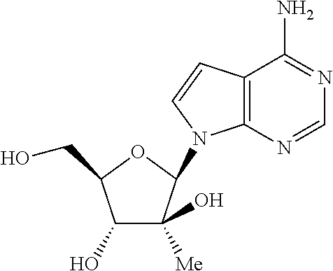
C1(O)C([Me])(O)C(N2C3=C(C=C2)C(N)=NC=N3)OC1CO
